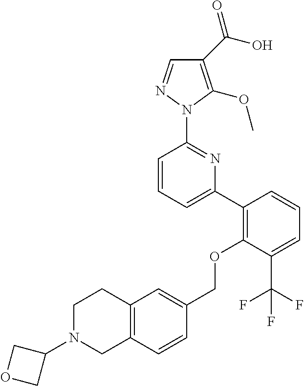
C1(C(O)=O)=C(OC)N(C2=NC(C3=C(OCC4=CC5=C(C=C4)CN(C4COC4)CC5)C(C(F)(F)F)=CC=C3)=CC=C2)N=C1
